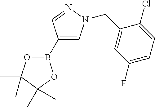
B1(C2=CN(CC3=CC(F)=CC=C3Cl)N=C2)OC(C)(C)C(C)(C)O1
